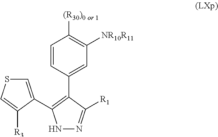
N1N=C([R1])C(C2=CC([NR10R11])=C([(R30)0 or 1])C=C2)=C1C1=CSC=C1[R3]
